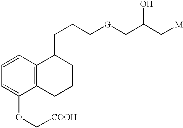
C1=CC=C(OC[COOH])C2=C1C(CCC[G]CC(C[M])O)CCC2
